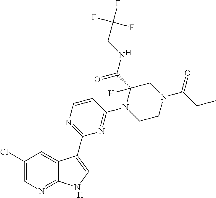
[H].C1=CN=C(C2=CNC3=NC=C(Cl)C=C32)N=C1N1CCN(C(CC)=O)CC1(C(NCC(F)(F)F)=O)[H].[H]
